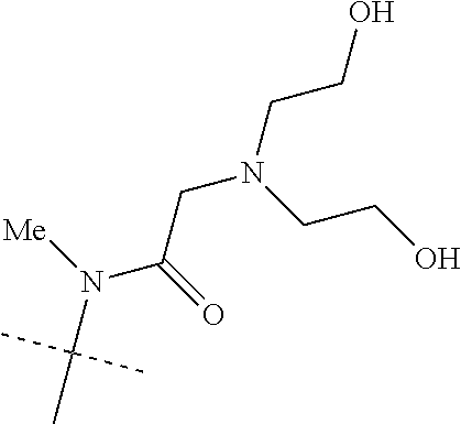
C(N(CCO)CC(N([Me])C(C)(C)C)=O)CO
